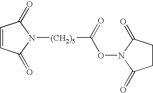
C1=CC(=O)N([(CH2)5]C(ON2C(=O)CCC2=O)=O)C1=O
